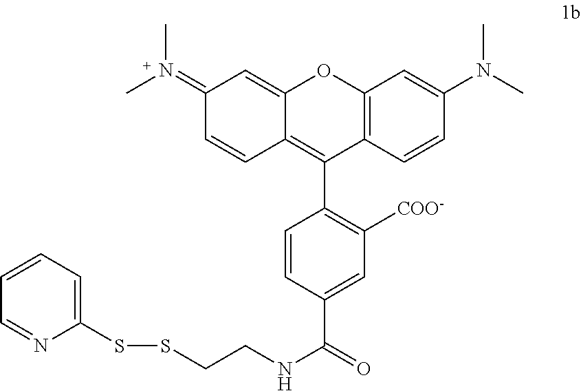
C1(=N(C)C)C=CC2=C(C3=C([COO-])C=C(C(=O)NCCSSC4=CC=CC=N4)C=C3)C3=C(OC2=C1)C=C(N(C)C)C=C3
